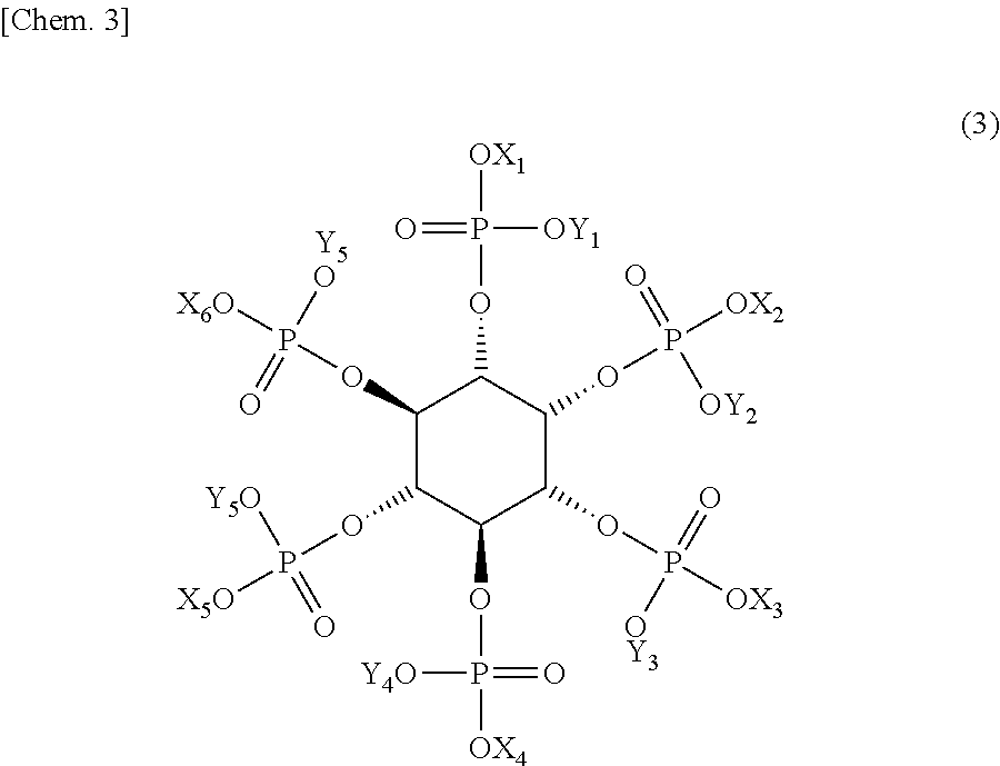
C1(OP([Y5O])(=O)[X6O])C(OP([X5O])([Y5O])=O)C(OP([OX4])([Y4O])=O)C(OP([OX3])(=O)[OY3])C(OP([OX2])(=O)[OY2])C1OP([OX1])(=O)[OY1]
